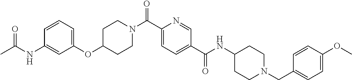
C1CN(C(C2=CC=C(C(=O)NC3CCN(CC4=CC=C(OC)C=C4)CC3)C=N2)=O)CCC1OC1=CC=CC(NC(=O)C)=C1
